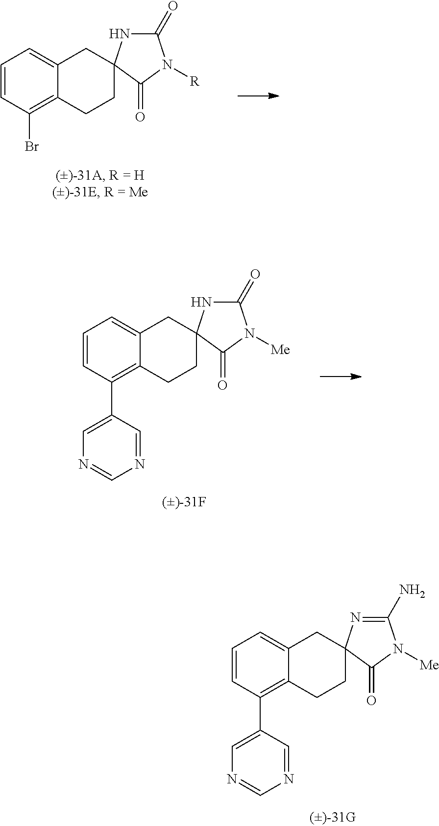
C1=C2C(=C(C3=CN=CN=C3)C=C1)CCC1(C2)N=C(N)N([Me])C1=O.C1=C2C(=C(Br)C=C1)CCC1(C2)NC(=O)N([R])C1=O.C1=C2C(=C(C3=CN=CN=C3)C=C1)CCC1(C2)NC(=O)N([Me])C1=O
